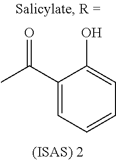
C1(C(C)=O)=CC=CC=C1O
